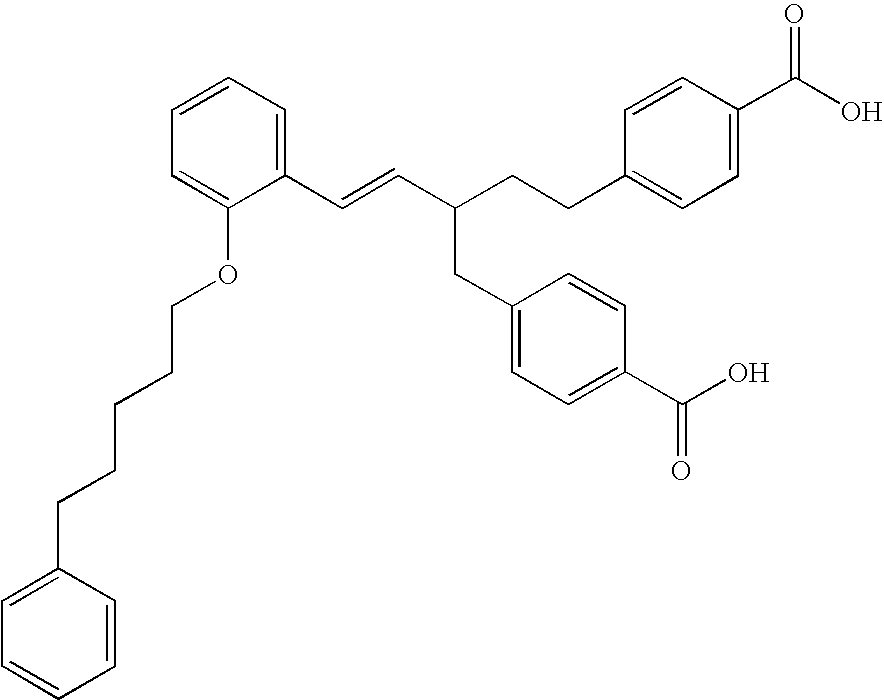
C(=CC(CCC1=CC=C(C(O)=O)C=C1)CC1=CC=C(C(O)=O)C=C1)C1=CC=CC=C1OCCCCCC1=CC=CC=C1
